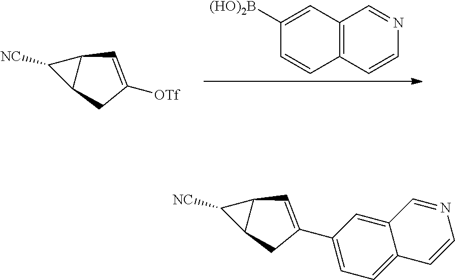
C12=C(C=CN=C1)C=CC([(HO)2B])=C2.C12C([NC])C1CC([OTf])=C2.C12C([NC])C1CC(C1=CC=C3C(=C1)C=NC=C3)=C2
